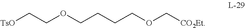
C(OCCCCOC[CO2Et])C[TsO]
